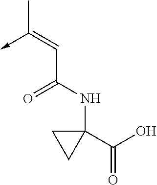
C(C(NC1(C(=O)O)CC1)=O)=C(C)->C
